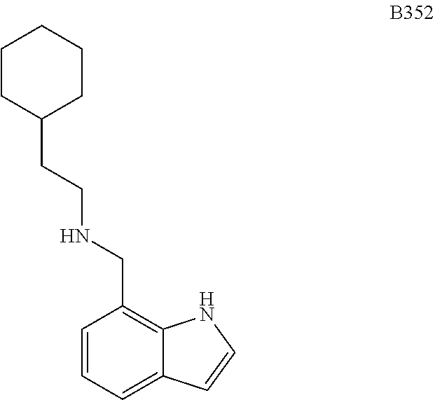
C12=CC=CC(CNCCC3CCCCC3)=C1NC=C2
